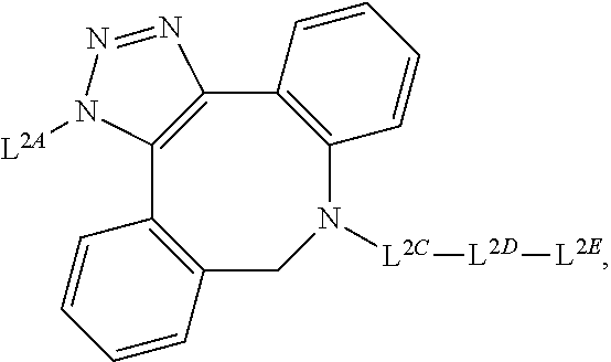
C12=C(C3=C(C4=C(C=CC=C4)N([L2C][L2D][L2E])C1)N=NN3[L2A])C=CC=C2
